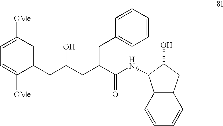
C1([OMe])=CC=C([OMe])C=C1CC(CC(C(NC1C2=C(C=CC=C2)CC1O)=O)CC1=CC=CC=C1)O
